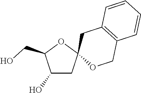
C1(O)CC2(OC1CO)OCC1=C(C2)C=CC=C1
